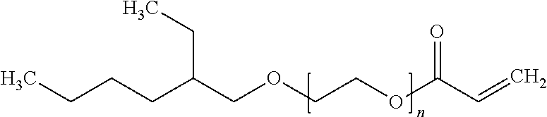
C(COCCOC(C=C)=O)(CCCC)CC
